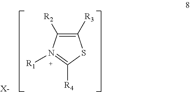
C1([R3])=C([R2])N([R1])=C([R4])S1.[X-]
